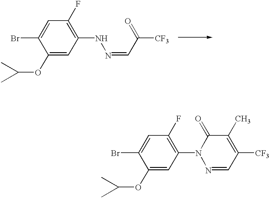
C1(OC(C)C)=CC(NN=CC(=O)[CF3])=C(F)C=C1Br.C1(OC(C)C)=CC(N2N=CC([CF3])=C(C)C2=O)=C(F)C=C1Br
